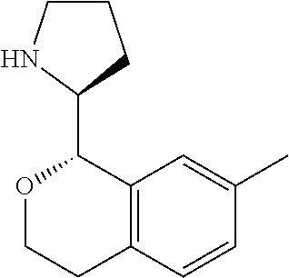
O1CCC2=C(C1C1CCCN1)C=C(C)C=C2
